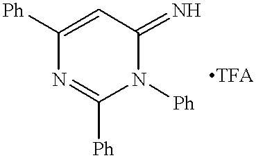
C1([Ph])=CC(=N)N([Ph])C([Ph])=N1
